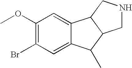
C1(OC)=C(Br)C=C2C(=C1)C1C(C2C)CNC1
